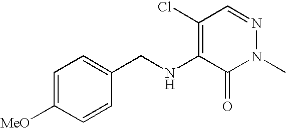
C1=C([MeO])C=CC(CNC2=C(Cl)C=NN(C)C2=O)=C1
